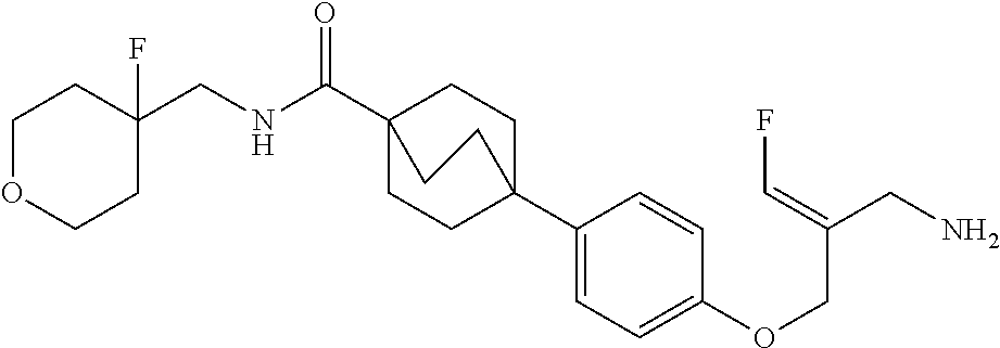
C1C2(C3=CC=C(OCC(CN)=CF)C=C3)CCC(C(=O)NCC3(F)CCOCC3)(C1)CC2
